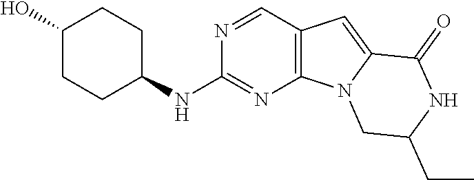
N1=CC2=C(N=C1NC1CCC(O)CC1)N1C(=C2)C(=O)NC(CC)C1
